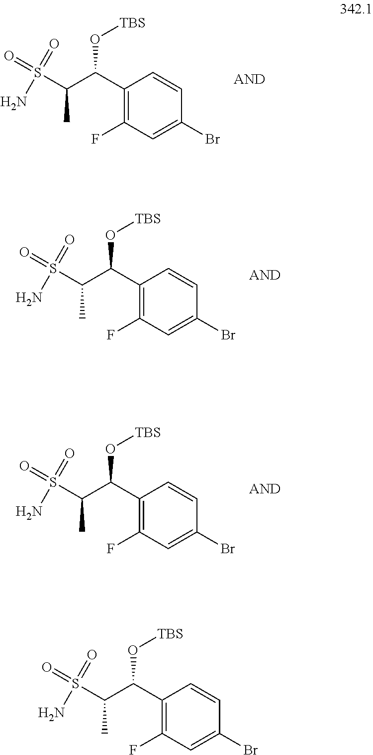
C1(C(C(S(=O)(=O)N)C)O[TBS])=C(F)C=C(Br)C=C1.C1(C(C(S(=O)(=O)N)C)O[TBS])=C(F)C=C(Br)C=C1.C1(C(C(S(=O)(=O)N)C)O[TBS])=C(F)C=C(Br)C=C1.C1(C(C(S(=O)(=O)N)C)O[TBS])=C(F)C=C(Br)C=C1
